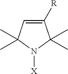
C1=C([R])C(C)(C)N([X])C1(C)C
